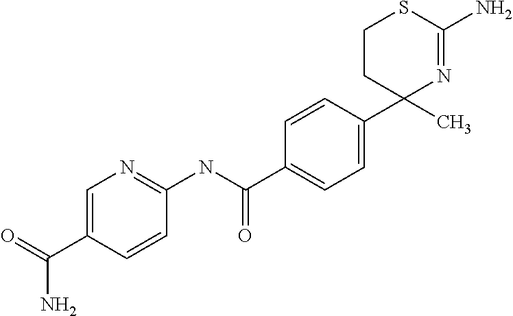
C1=CC(C2(C)N=C(N)SCC2)=CC=C1C(NC1=NC=C(C(=O)N)C=C1)=O
